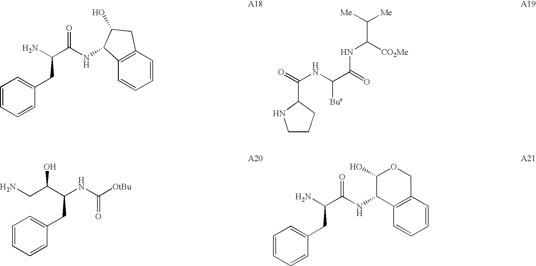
C1=CC=CC(CC(C(NC2C3=C(C=CC=C3)CC2O)=O)N)=C1.C1CCC(C(=O)NC(C(NC([CO2Me])C([Me])[Me])=O)[Bus])N1.C1=CC=CC(CC(NC(=O)[OtBu])C(CN)O)=C1.C1=CC=CC(CC(C(NC2C3=C(C=CC=C3)COC2O)=O)N)=C1
